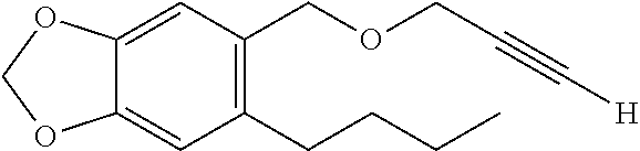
C1(CCCC)=C(COCC#C[H])C=C2C(=C1)OCO2
